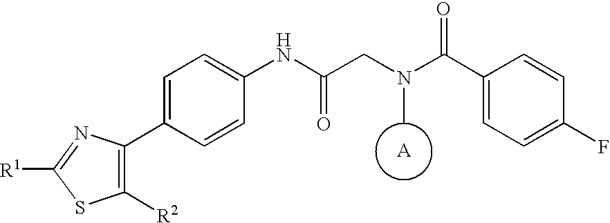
S1C([R2])=C(C2=CC=C(NC(CN(C(C3=CC=C(F)C=C3)=O)C)=O)C=C2)N=C1[R1].[A]
